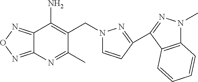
C12=NON=C1C(N)=C(CN1C=CC(C3=NN(C)C4=C3C=CC=C4)=N1)C(C)=N2
